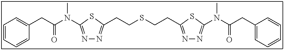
N1=C(N(C(CC2=CC=CC=C2)=O)C)SC(CCSCCC2=NN=C(N(C(CC3=CC=CC=C3)=O)C)S2)=N1
